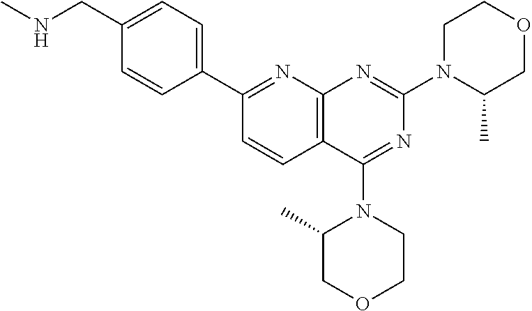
CNCC1=CC=C(C2=NC3=C(C=C2)C(N2C(C)COCC2)=NC(N2C(C)COCC2)=N3)C=C1
